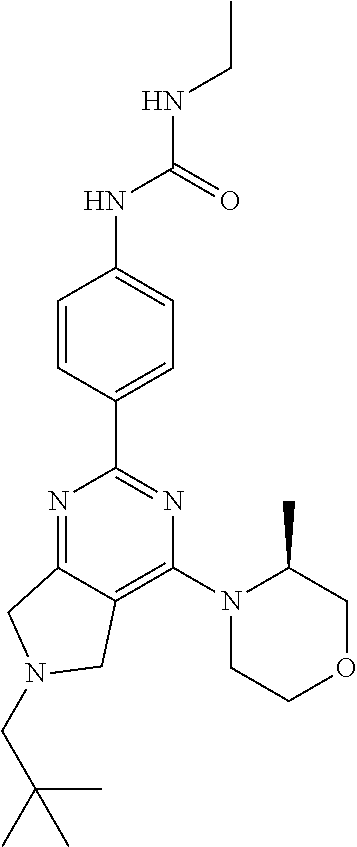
C1=CC(C2=NC(N3CCOCC3C)=C3C(=N2)CN(CC(C)(C)C)C3)=CC=C1NC(NCC)=O
